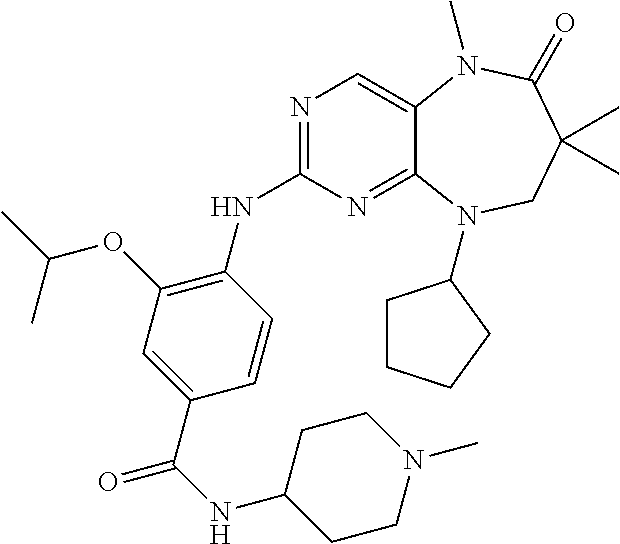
N1=C(NC2=C(OC(C)C)C=C(C(NC3CCN(C)CC3)=O)C=C2)N=C2C(=C1)N(C)C(=O)C(C)(C)CN2C1CCCC1
